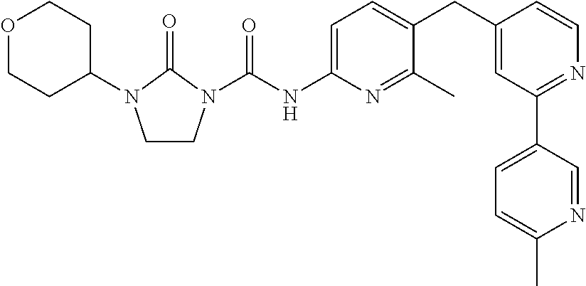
C1CN(C(NC2=CC=C(CC3=CC(C4=CC=C(C)N=C4)=NC=C3)C(C)=N2)=O)C(=O)N1C1CCOCC1
